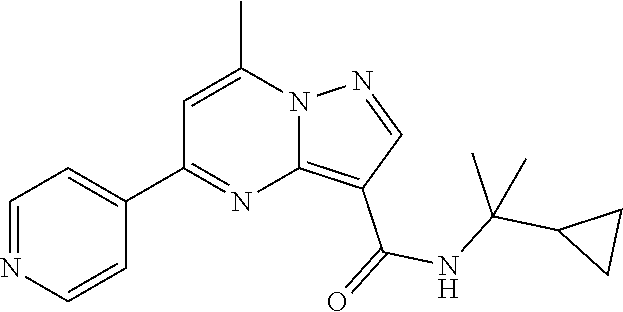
C1=C(C)N2C(=C(C(=O)NC(C3CC3)(C)C)C=N2)N=C1C1=CC=NC=C1
